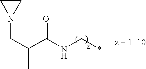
N1(CC(C(NC*)=O)C)CC1
